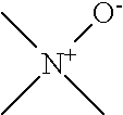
C[N+](C)(C)[O-]
